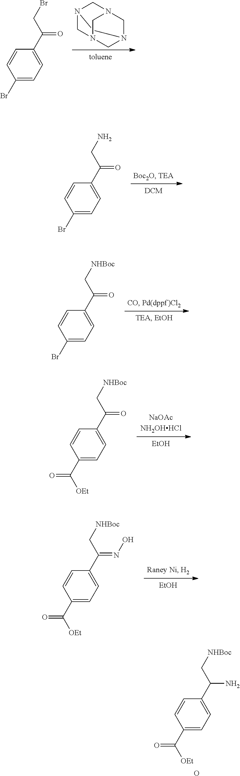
C1N2CN3CN(CN1C3)C2.C1(Br)=CC=C(C(CBr)=O)C=C1.C1(Br)=CC=C(C(CN)=O)C=C1.C1(Br)=CC=C(C(C[NHBoc])=O)C=C1.[EtOH].C1(C([OEt])=O)=CC=C(C(C[NHBoc])=O)C=C1.[EtOH].C1(C([OEt])=O)=CC=C(C(C[NHBoc])=NO)C=C1.C1(C([OEt])=O)=CC=C(C(C[NHBoc])N)C=C1.O
